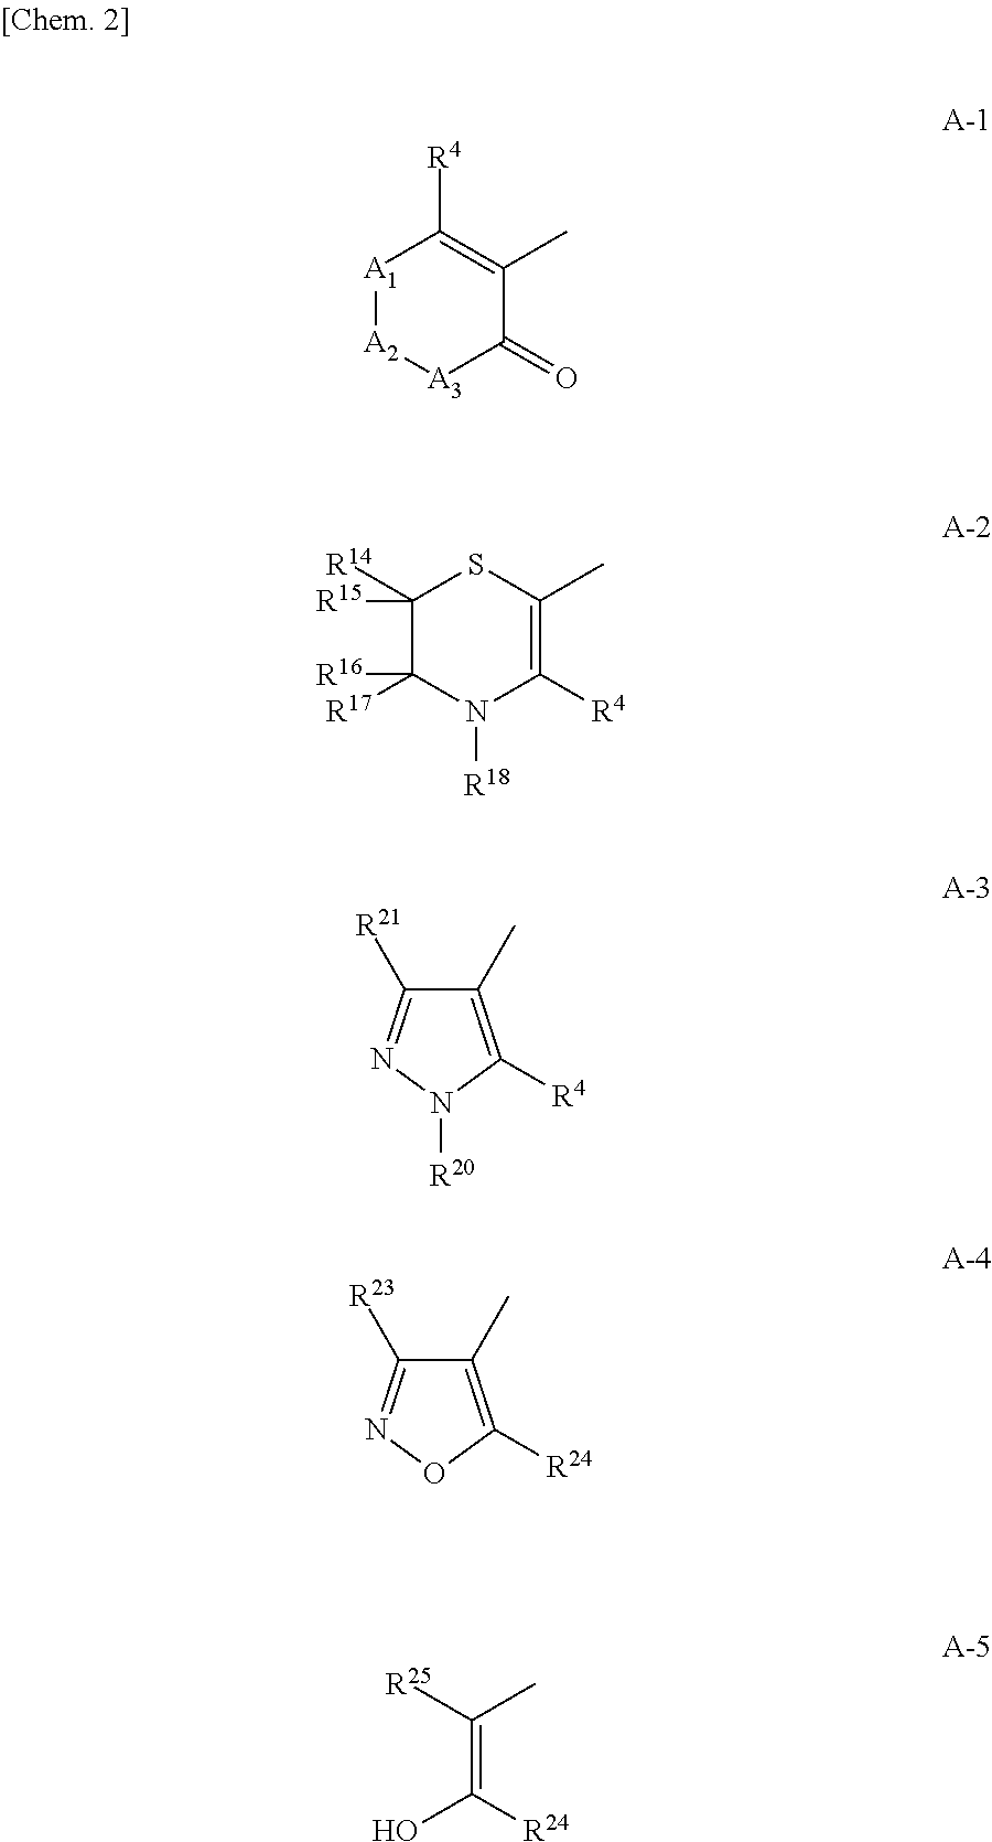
[A1]1[A2][A3]C(=O)C(C)=C1[R4].C1([R14])([R15])C([R17])([R16])N([R18])C([R4])=C(C)S1.C1(C)=C([R4])N([R20])N=C1[R21].C1(C)=C([R24])ON=C1[R23].C(=C([R25])C)([R24])O
